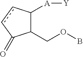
c1cC([A][Y])C(COB)C1=O
